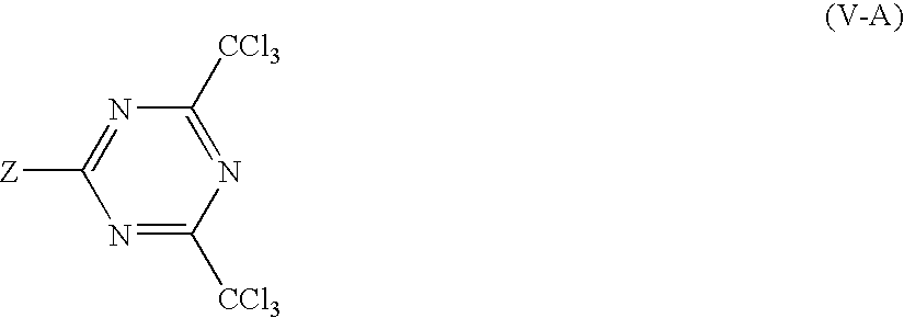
C1([Z])=NC([CCl3])=NC([CCl3])=N1
